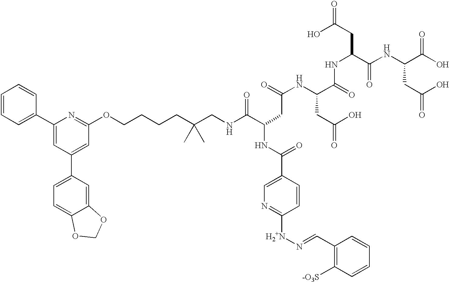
C1=CC=C(C2=CC(C3=CC=C4C(=C3)OCO4)=CC(OCCCCC(CNC(C(CC(=O)NC(C(=O)NC(C(=O)NC(C(O)=O)CC(O)=O)CC(O)=O)CC(O)=O)NC(=O)C3=CN=C([H2+N]N=CC4=C([-O3S])C=CC=C4)C=C3)=O)(C)C)=N2)C=C1
